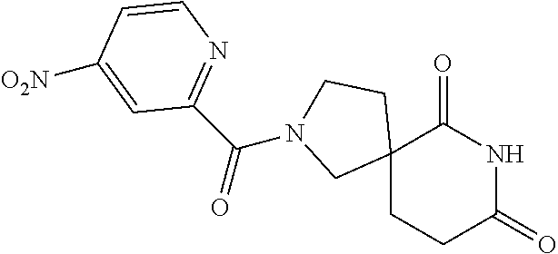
C12(CCC(=O)NC1=O)CCN(C(=O)C1=NC=CC([O2N])=C1)C2
